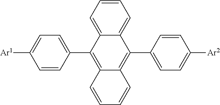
C1=CC(C2=C3C(=C(C4=CC=C([Ar2])C=C4)C4=CC=CC=C24)C=CC=C3)=CC=C1[Ar1]
